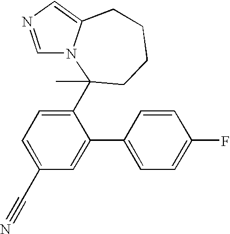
C1=NC=C2N1C(C1=CC=C(C#N)C=C1C1=CC=C(F)C=C1)(C)CCCC2
